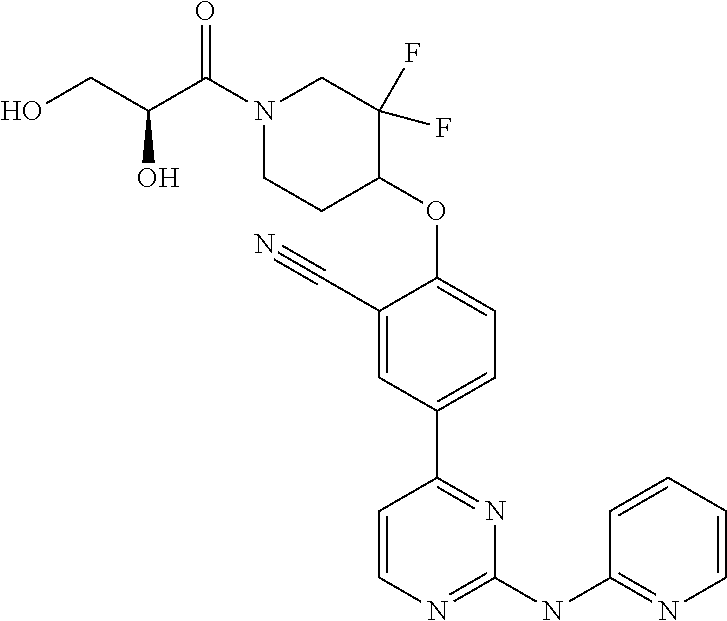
C1(C#N)=CC(C2=NC(NC3=NC=CC=C3)=NC=C2)=CC=C1OC1CCN(C(C(CO)O)=O)CC1(F)F
